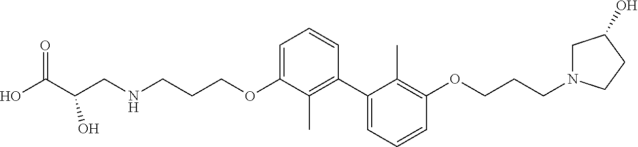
C1=C(OCCCNCC(C(O)=O)O)C(C)=C(C2=CC=CC(OCCCN3CC(O)CC3)=C2C)C=C1
